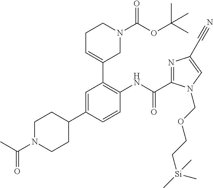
CC(N1CCC(C2=CC(C3=CCCN(C(OC(C)(C)C)=O)C3)=C(NC(=O)C3=NC(C#N)=CN3COCC[Si](C)(C)C)C=C2)CC1)=O
